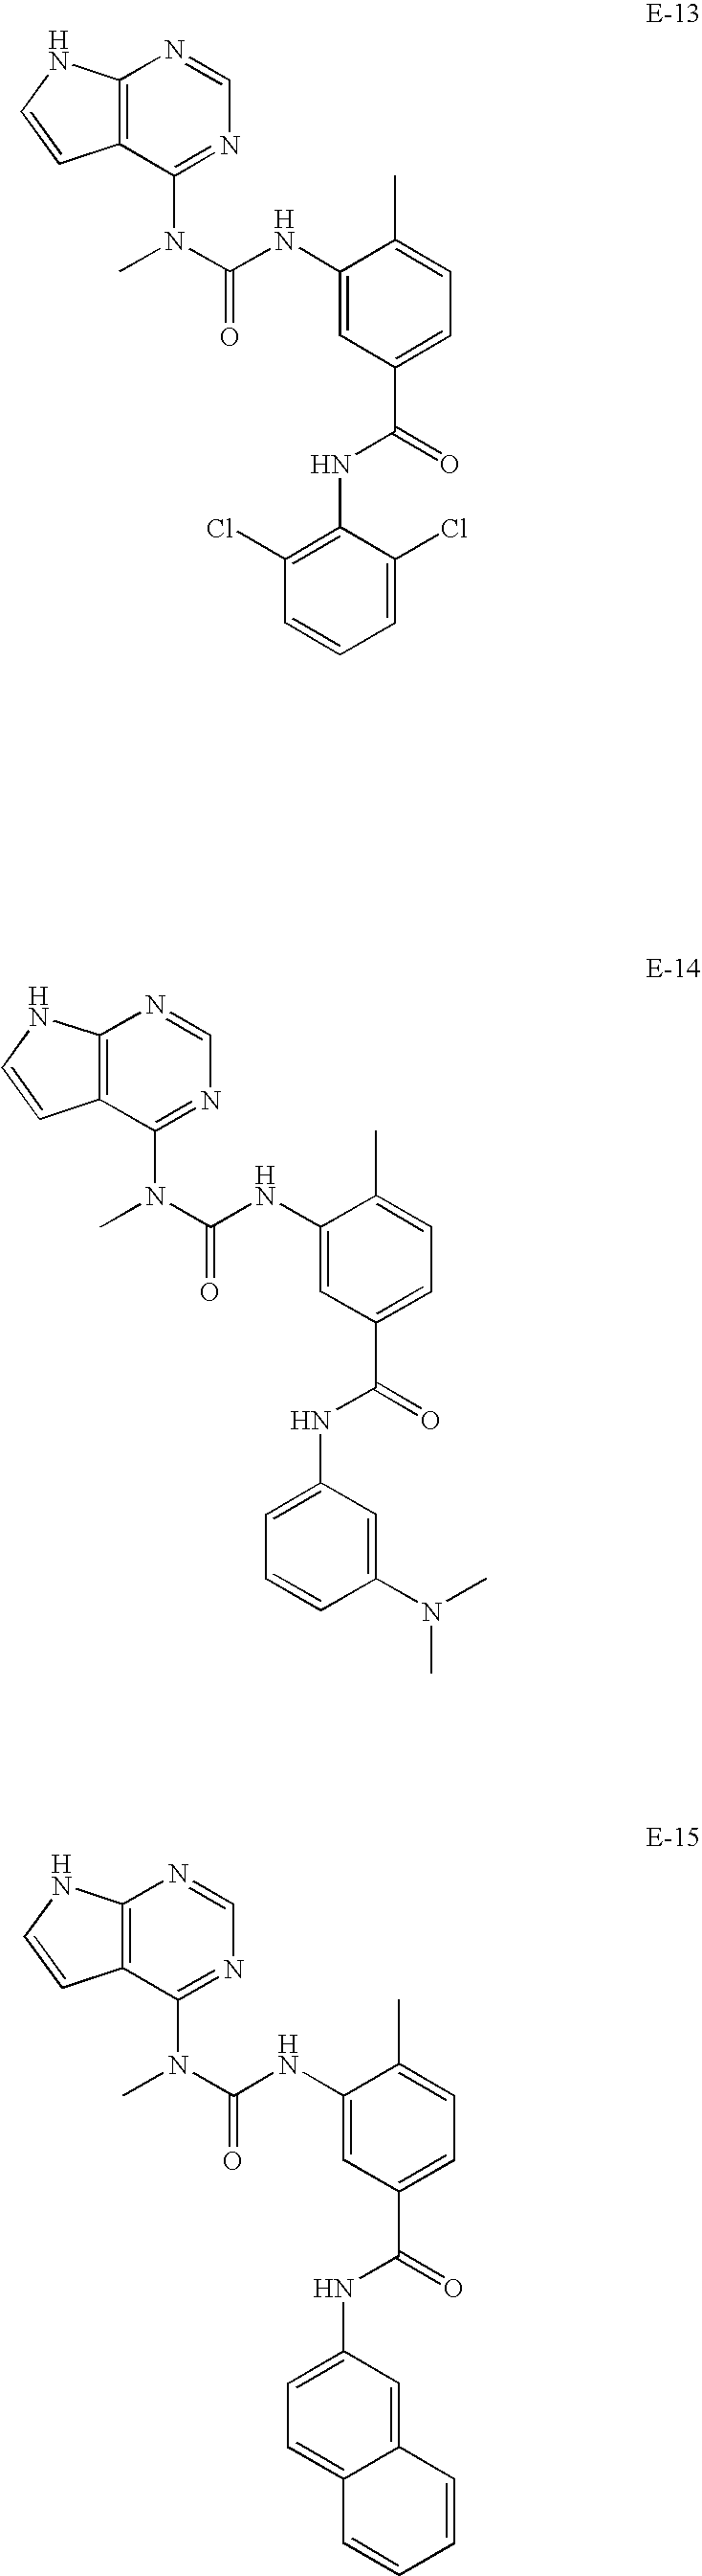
N1=CN=C(N(C)C(=O)NC2=CC(C(NC3=C(Cl)C=CC=C3Cl)=O)=CC=C2C)C2=C1NC=C2.N1=CN=C(N(C)C(=O)NC2=CC(C(NC3=CC=CC(N(C)C)=C3)=O)=CC=C2C)C2=C1NC=C2.N1=CN=C(N(C)C(=O)NC2=CC(C(NC3=CC=C4C(=C3)C=CC=C4)=O)=CC=C2C)C2=C1NC=C2
